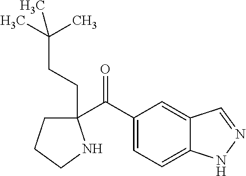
C1(C(C2=CC=C3C(=C2)C=NN3)=O)(CCC(C)(C)C)CCCN1
